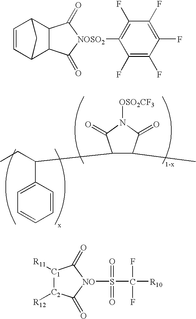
CCC(C1=CC=CC=C1)C1C(C)C(=O)N([OSO2CF3])C1=O.C12C(C(=O)[NOSO2](C3=C(F)C(F)=C(F)C(F)=C3F)C1=O)C1C=CC2C1.[C1]1([R11])[C2]([R12])C(=O)[NO](S(C([R10])(F)F)(=O)=O)C1=O
